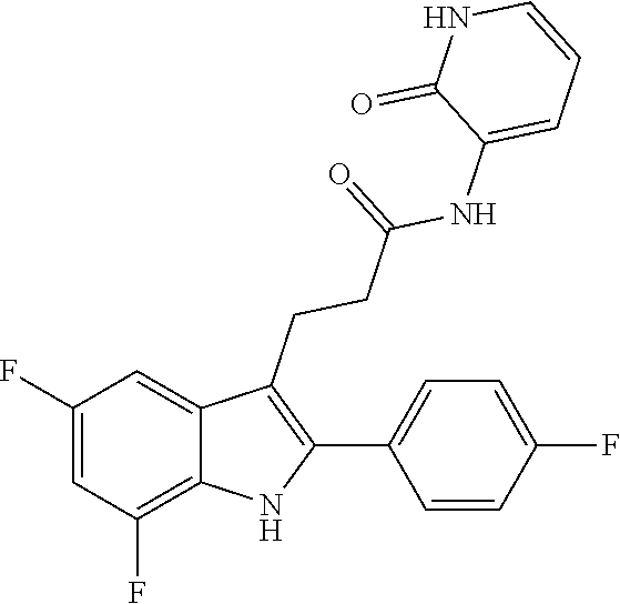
C1(C2=C(CCC(=O)NC3=CC=CNC3=O)C3=CC(F)=CC(F)=C3N2)=CC=C(F)C=C1
